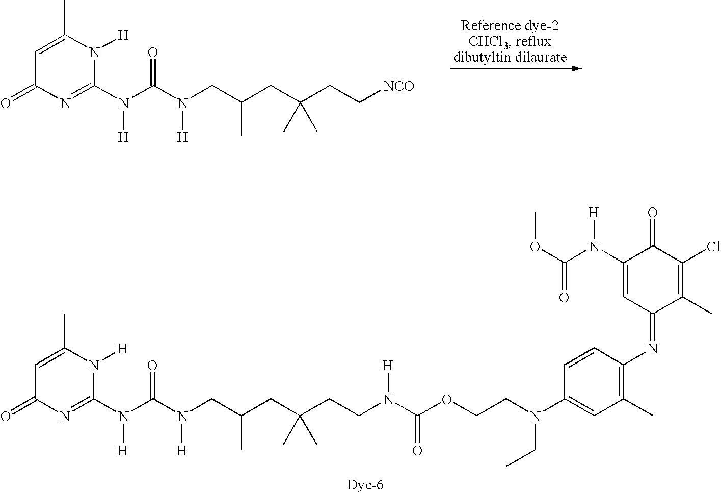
C1=C(C)N([H])C(N(C(N(CC(CC(CCN(C(OCCN(C2=CC(C)=C(N=C3C(C)=C(Cl)C(=O)C(N(C(=O)OC)[H])=C3)C=C2)CC)=O)[H])(C)C)C)[H])=O)[H])=NC1=O.C1=C(C)N([H])C(N(C(N(CC(CC(CC[NCO])(C)C)C)[H])=O)[H])=NC1=O
